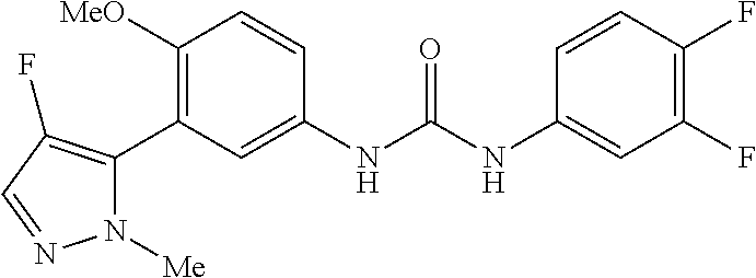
C1([OMe])=C(C2=C(F)C=NN2[Me])C=C(NC(=O)NC2=CC(F)=C(F)C=C2)C=C1
